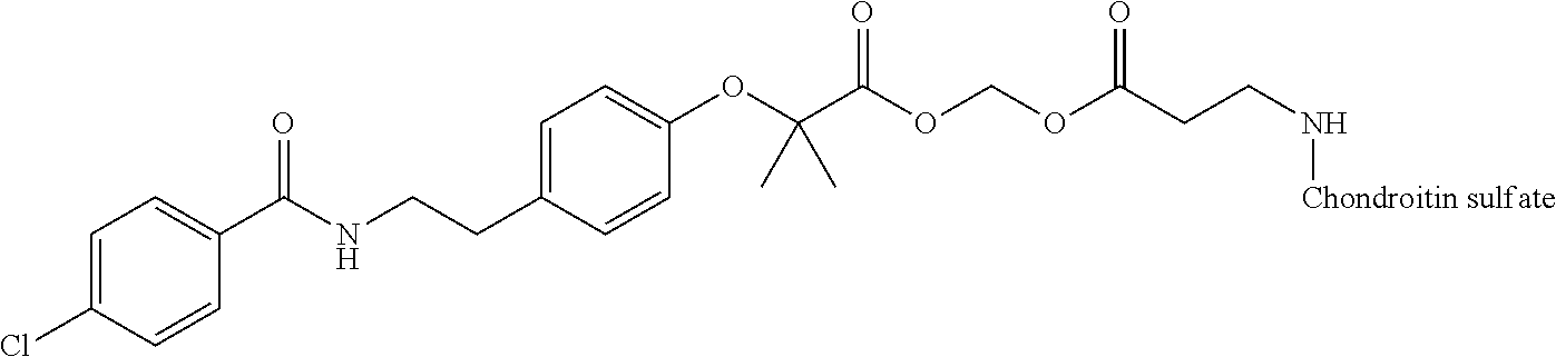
C1=C(Cl)C=CC(C(NCCC2=CC=C(OC(C(OCOC(CCN[Chondroitin sulfate])=O)=O)(C)C)C=C2)=O)=C1
